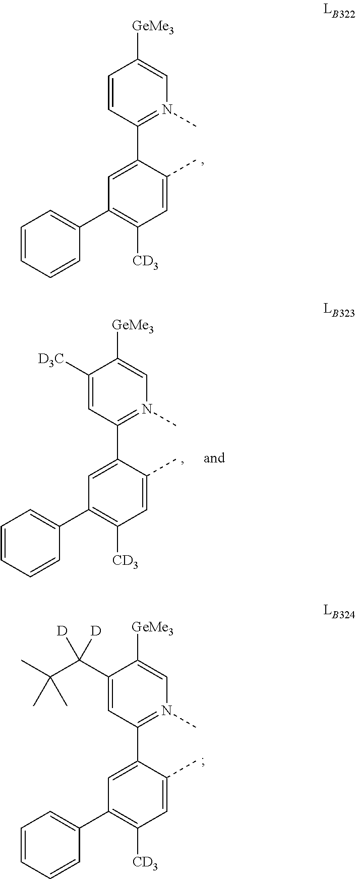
C1=CC(C2=CC(C3=CC=CC=C3)=C([CD3])C=C2C)=N(C)C=C1[GeMe3].C1(C(C(C)(C)C)([D])[D])=CC(C2=CC(C3=CC=CC=C3)=C([CD3])C=C2C)=N(C)C=C1[GeMe3].C1([D3C])=CC(C2=CC(C3=CC=CC=C3)=C([CD3])C=C2C)=N(C)C=C1[GeMe3]
